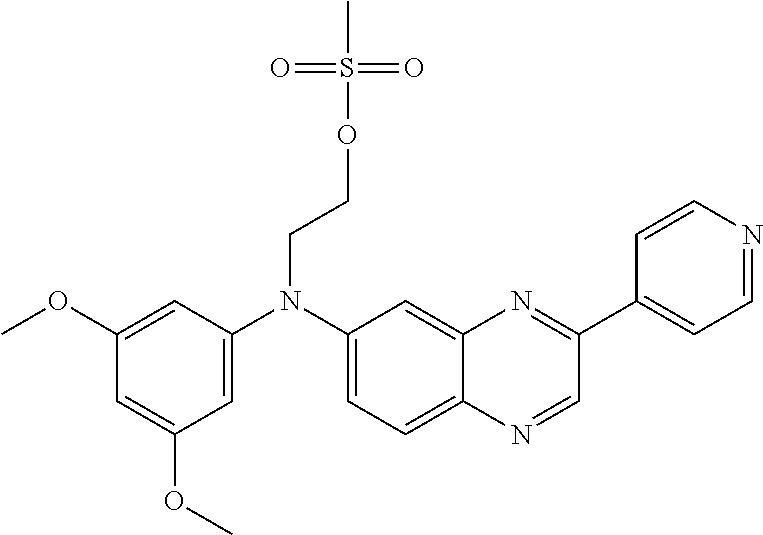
C1=C(OC)C=C(N(C2=CC=C3C(=C2)N=C(C2=CC=NC=C2)C=N3)CCOS(C)(=O)=O)C=C1OC
